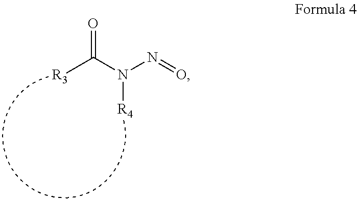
[R3]C(N(N=O)[R4])=O
